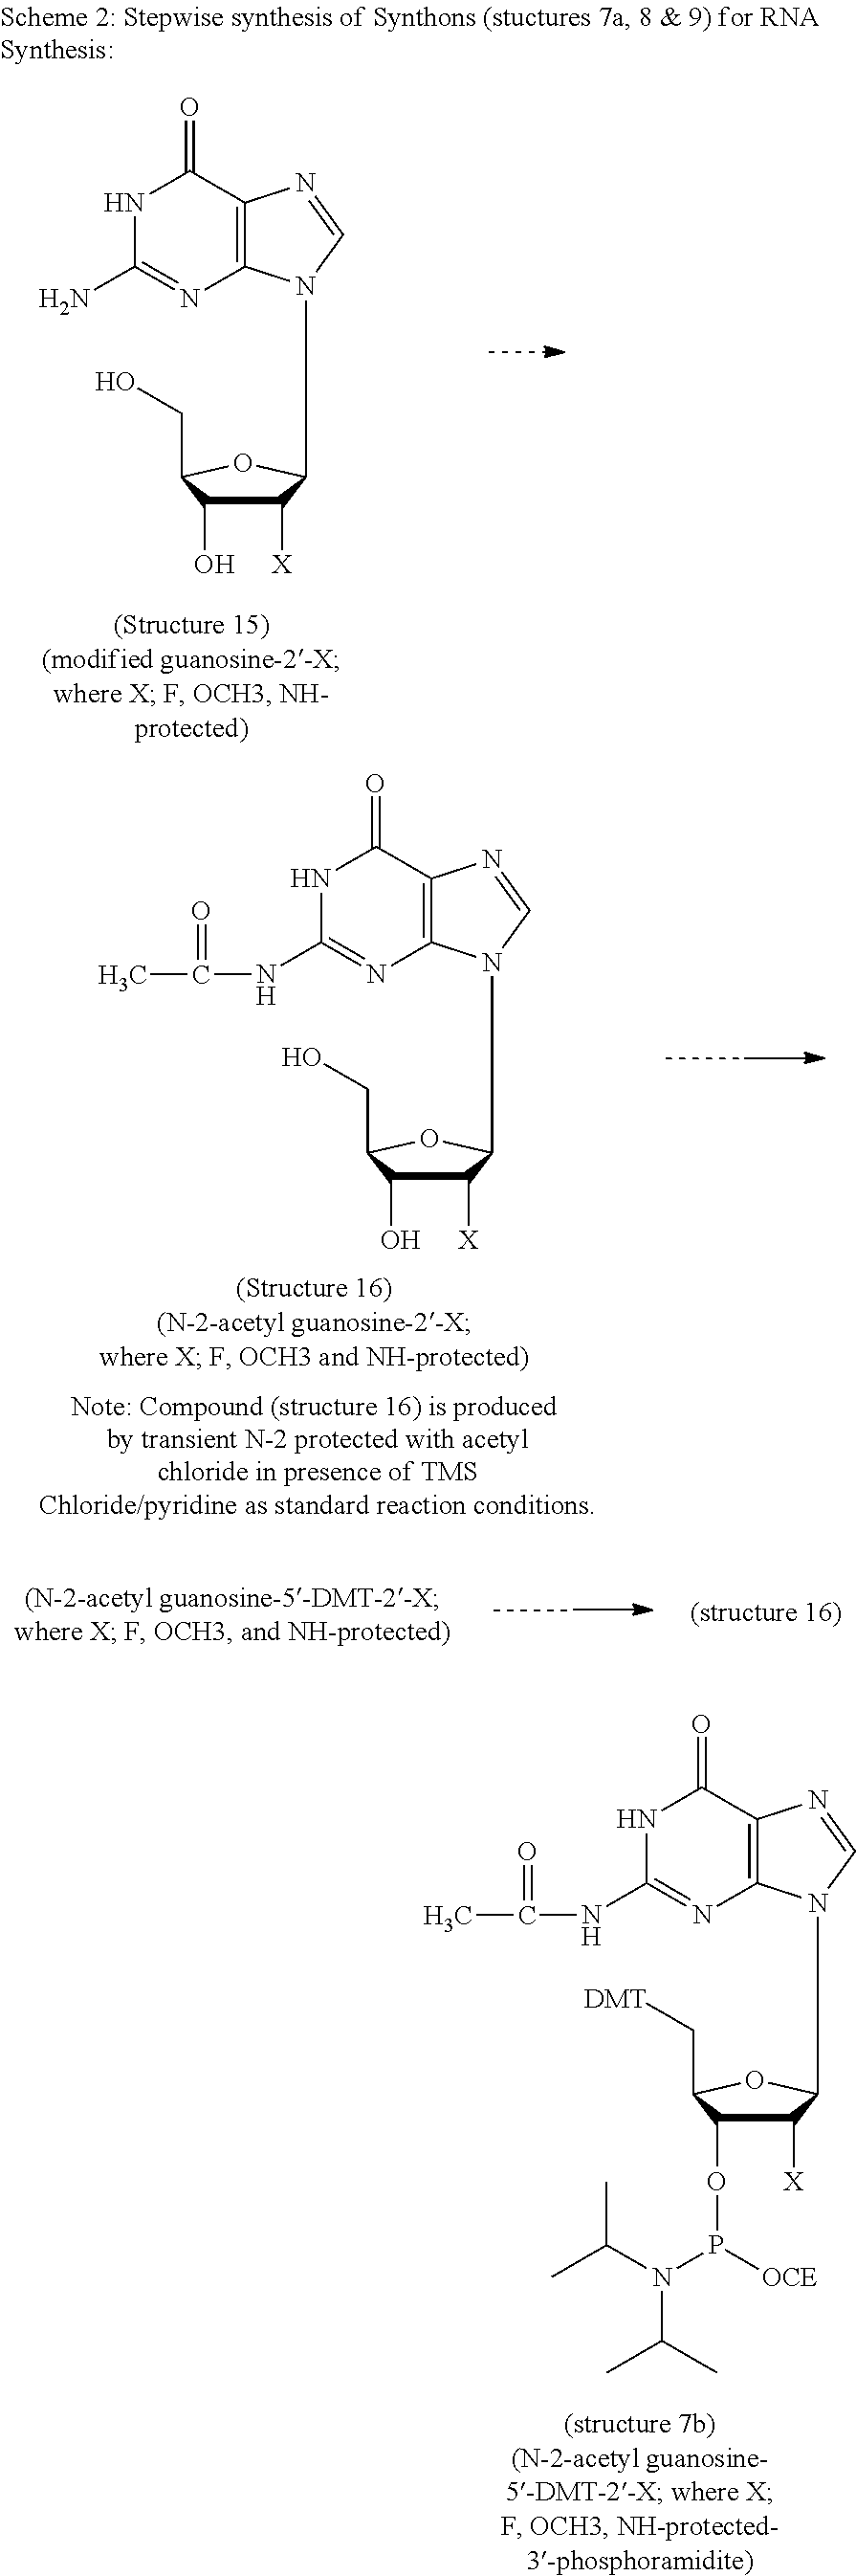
N1C(N)=NC2=C(C1=O)N=CN2C1C([X])C(O)C(CO)O1.N1C(NC(C)=O)=NC2=C(C1=O)N=CN2C1C([X])C(O)C(CO)O1.C12=C(C(=O)NC(NC(=O)C)=N1)N=CN2CCC1C([X])C(OP(N(C(C)C)C(C)C)[OCE])C(C[DMT])O1
